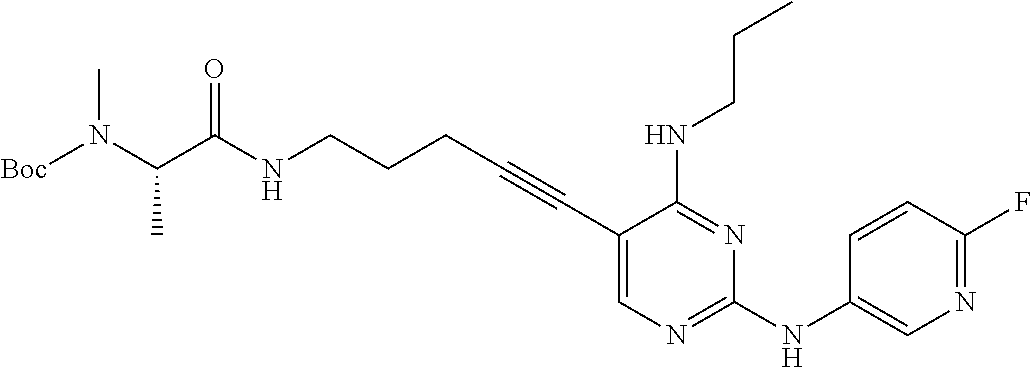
N(CCCC#CC1=CN=C(NC2=CN=C(F)C=C2)N=C1NCCC)C(C(N([Boc])C)C)=O
